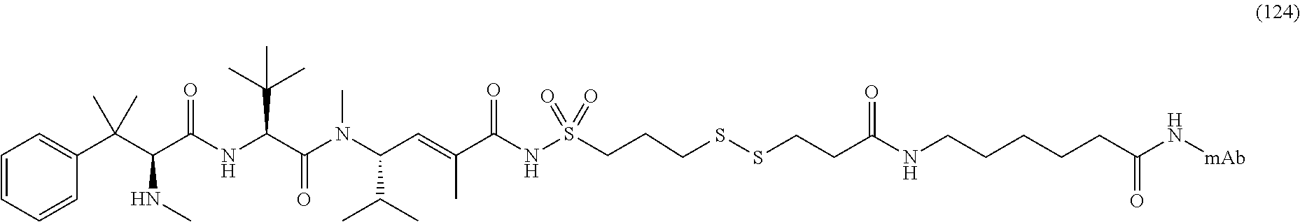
C1=CC=CC(C(C(NC)C(=O)NC(C(C)(C)C)C(=O)N(C)C(C(C)C)C=C(C)C(=O)NS(=O)(=O)CCCSSCCC(NCCCCCC(=O)N[mAb])=O)(C)C)=C1
